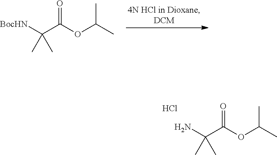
[BocHN]C(C(OC(C)C)=O)(C)C.NC(C(OC(C)C)=O)(C)C.Cl
